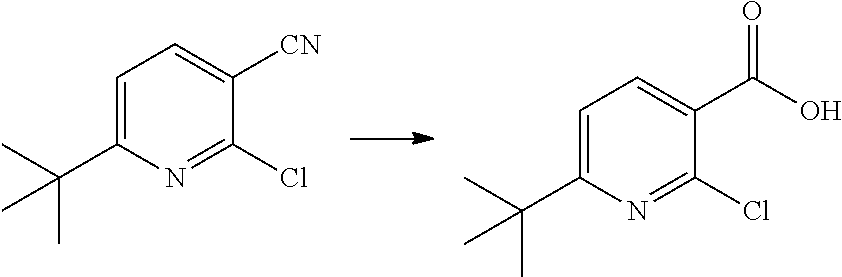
ClC1=NC(C(C)(C)C)=CC=C1[CN].ClC1=NC(C(C)(C)C)=CC=C1C(O)=O
